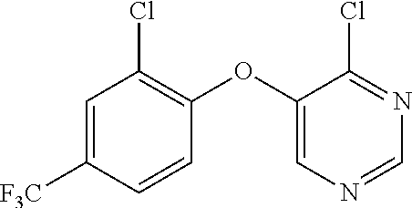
C1=C([F3C])C=CC(OC2=CN=CN=C2Cl)=C1Cl
